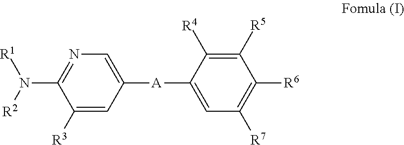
N1=C(N([R2])[R1])C([R3])=CC([A]C2=CC([R7])=C([R6])C([R5])=C2[R4])=C1
